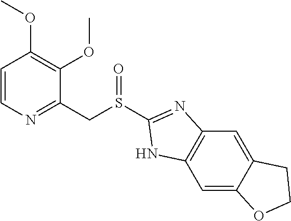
C1=CN=C(CS(C2=NC3=C(C=C4C(=C3)CCO4)N2)=O)C(OC)=C1OC
